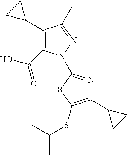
C1(C2CC2)=C(C(=O)O)N(C2=NC(C3CC3)=C(SC(C)C)S2)N=C1C
